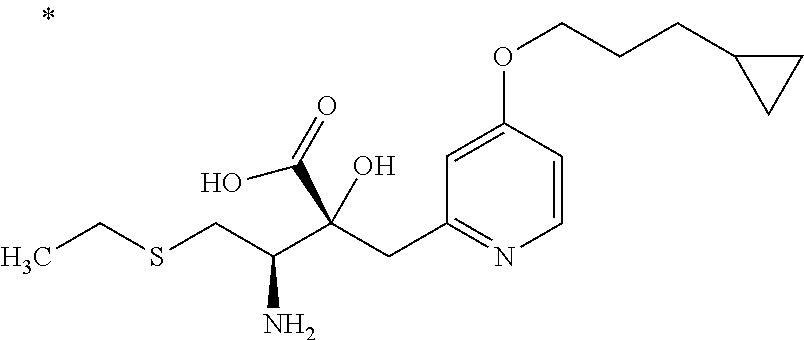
C1=CC(OCCCC2CC2)=CC(CC(C(CSCC)N)(C(=O)O)O)=N1
